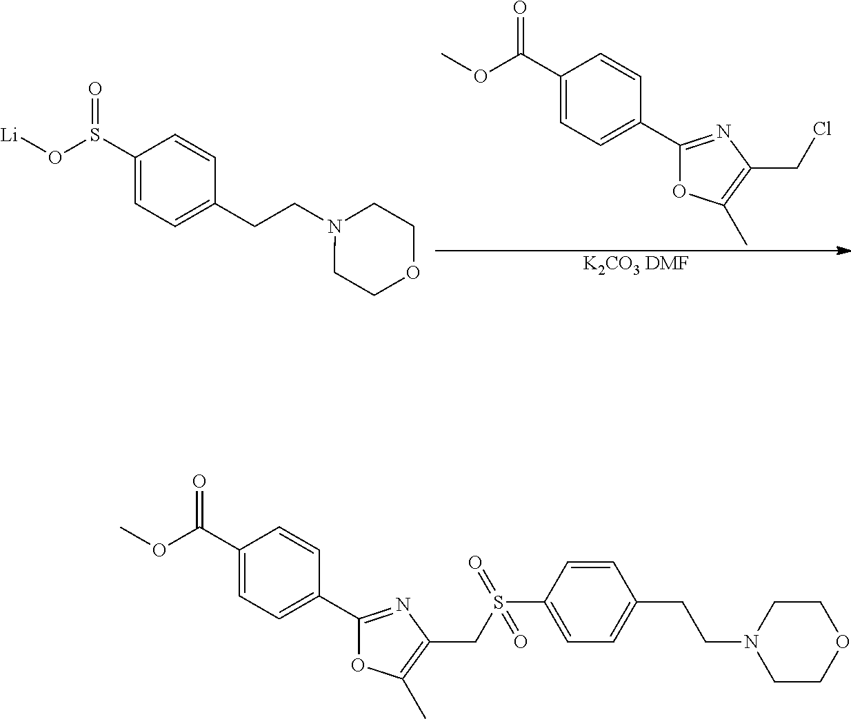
O(C(C1=CC=C(C2=NC(CCl)=C(C)O2)C=C1)=O)C.[K2CO3 DMF].C1(S(O[Li])=O)=CC=C(CCN2CCOCC2)C=C1.O(C(C1=CC=C(C2=NC(CS(C3=CC=C(CCN4CCOCC4)C=C3)(=O)=O)=C(C)O2)C=C1)=O)C
